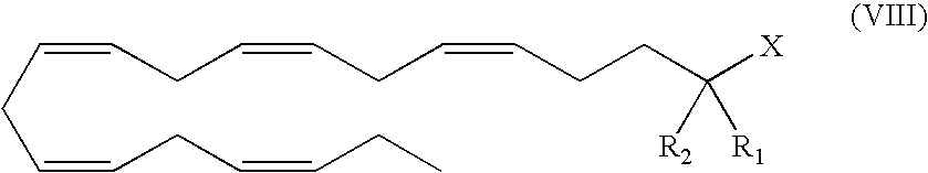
C(=CCC=CCC=CCC)CC=CCC=CCCC([X])([R2])[R1]
